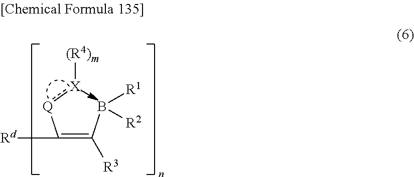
[X][(R4)m].cc.C(=C(B([R2])[R1])[R3])([Q])[Rd]
